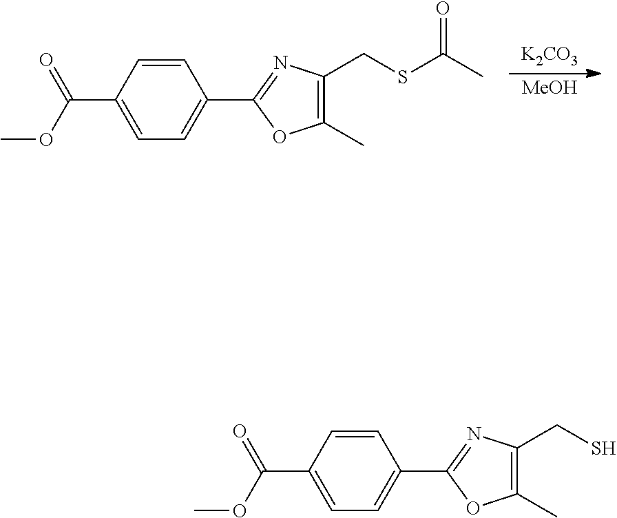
[K2CO3].[MeOH].C1(C)=C(CSC(C)=O)N=C(C2=CC=C(C(=O)OC)C=C2)O1.C1(C)=C(CS)N=C(C2=CC=C(C(=O)OC)C=C2)O1
